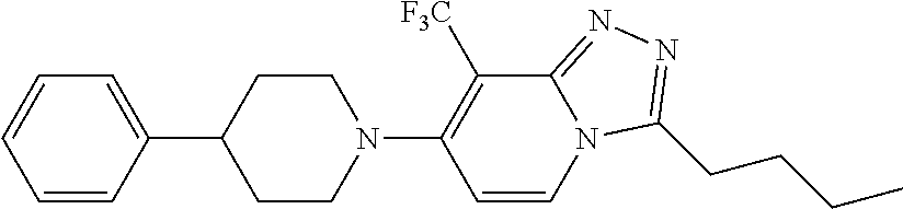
C1=CC(C2CCN(C3=C([F3C])C4=NN=C(CCCC)N4C=C3)CC2)=CC=C1
